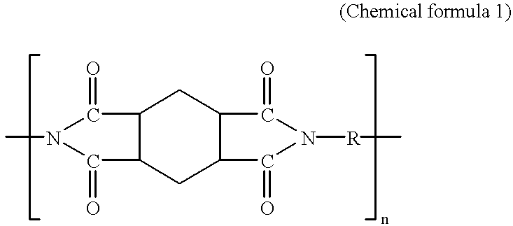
C12C(CC3C(C1)C(=O)N([R]C)C3=O)C(=O)N(C)C2=O
